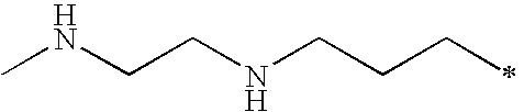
N(CCNCCCC)C
